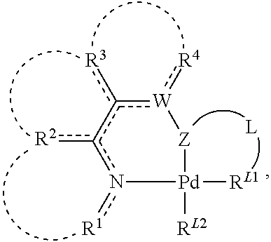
n1([R1])c([R2])c([R3])[W](:[R4])[Z][Pd]1([RL2])[RL1]
